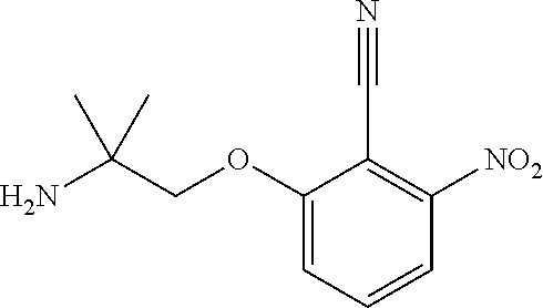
NC(COC1=CC=CC([NO2])=C1C#N)(C)C
